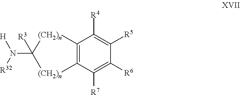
C12=C(C([R7])=C([R6])C([R5])=C1[R4])[(CH2)n]C([R3])(N([R32])[H])[(CH2)n]2
